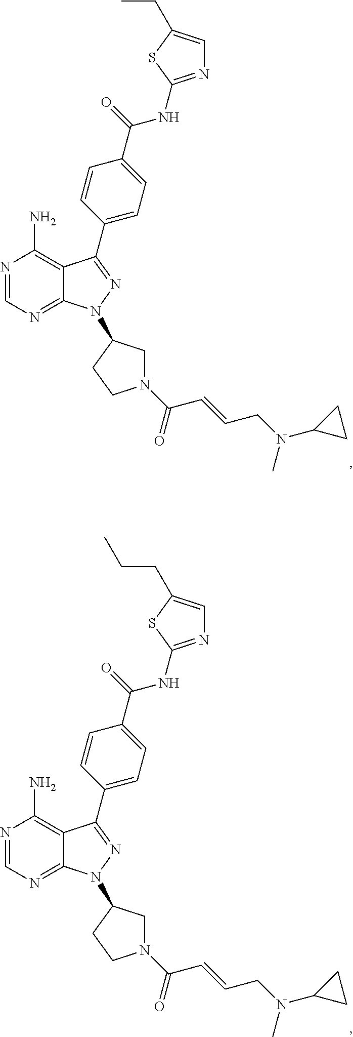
N1=CN=C2C(=C1N)C(C1=CC=C(C(NC3=NC=C(CC)S3)=O)C=C1)=NN2C1CN(C(C=CCN(C2CC2)C)=O)CC1.N1=CN=C2C(=C1N)C(C1=CC=C(C(NC3=NC=C(CCC)S3)=O)C=C1)=NN2C1CN(C(C=CCN(C2CC2)C)=O)CC1
